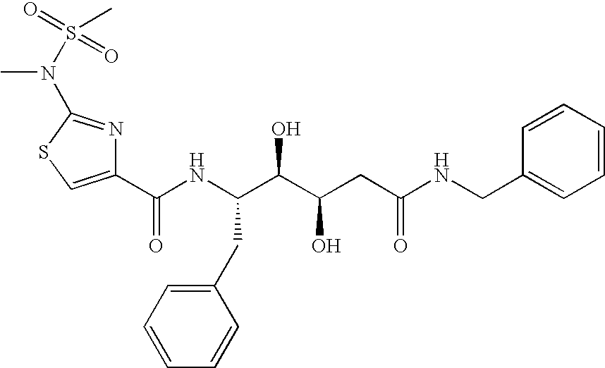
C1(C(NC(C(C(CC(NCC2=CC=CC=C2)=O)O)O)CC2=CC=CC=C2)=O)=CSC(N(C)S(=O)(=O)C)=N1
